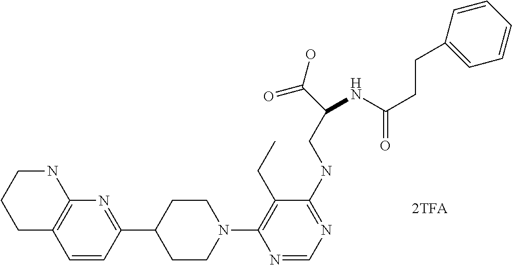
N1(C2=C(CC)C(NCC(C(=O)O)NC(=O)CCC3=CC=CC=C3)=NC=N2)CCC(C2=NC3=C(C=C2)CCCN3)CC1
